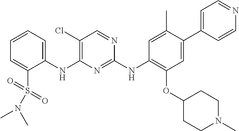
C1(NC2=C(Cl)C=NC(NC3=C(OC4CCN(C)CC4)C=C(C4=CC=NC=C4)C(C)=C3)=N2)=CC=CC=C1S(=O)(=O)N(C)C
